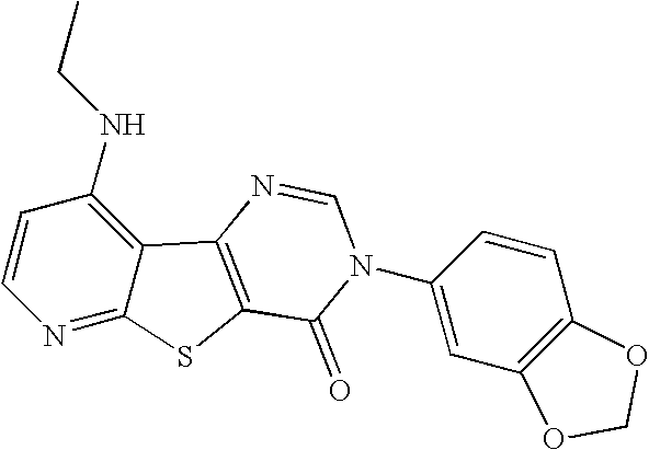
C1=CC(NCC)=C2C(=N1)SC1=C2N=CN(C2=CC3=C(C=C2)OCO3)C1=O
